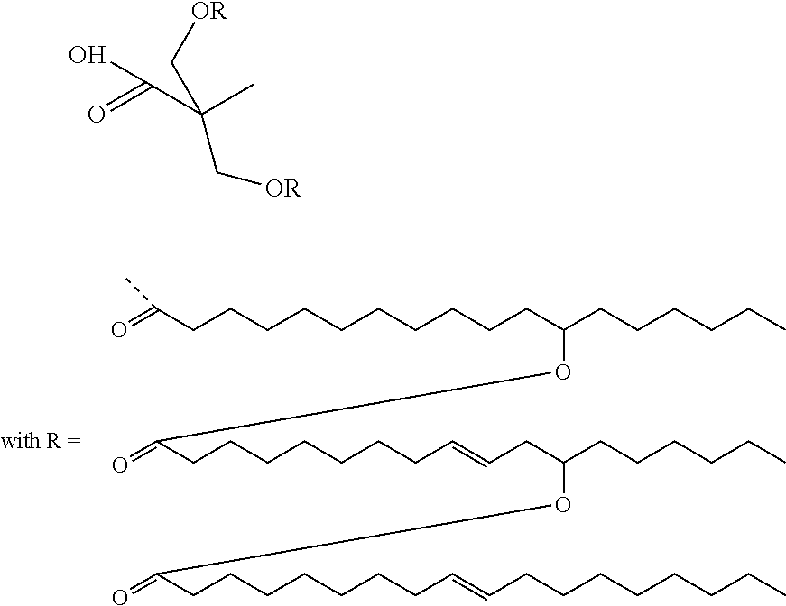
CC(CCCCCCCCCCC(CCCCCC)OC(CCCCCCCC=CCC(CCCCCC)OC(CCCCCCCC=CCCCCCCCC)=O)=O)=O.O=C(C(C)(C[OR])C[OR])O
